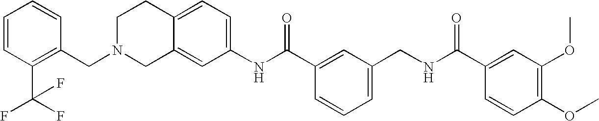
C1(NC(C2=CC(CNC(C3=CC(OC)=C(OC)C=C3)=O)=CC=C2)=O)=CC=C2C(=C1)CN(CC1=C(C(F)(F)F)C=CC=C1)CC2
